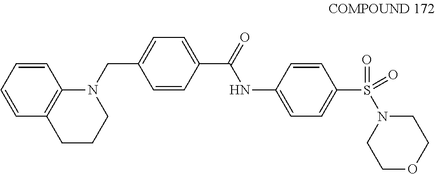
C1=CC=CC2=C1N(CC1=CC=C(C(=O)NC3=CC=C(S(N4CCOCC4)(=O)=O)C=C3)C=C1)CCC2
